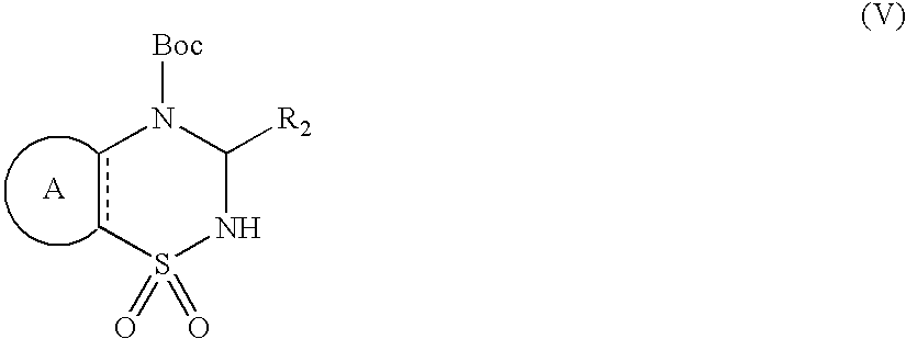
C1([R2])NS(=O)(=O)ccN1[Boc].[A]
